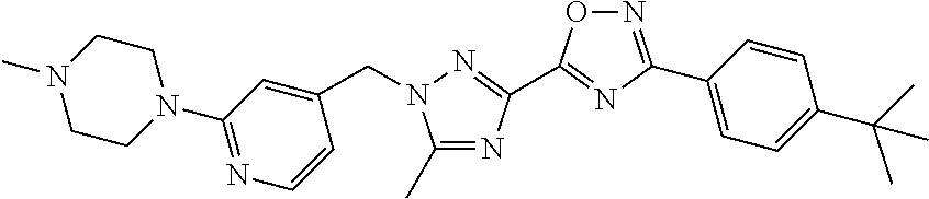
C(C1=CC(N2CCN(C)CC2)=NC=C1)N1C(C)=NC(C2=NC(C3=CC=C(C(C)(C)C)C=C3)=NO2)=N1
